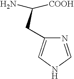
NC([COOH])CC1=CNC=N1
